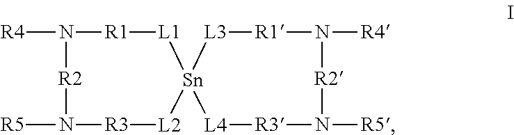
[R4]N1[R2]N([R5])[R3][L2][Sn]2([L1][R1]1)[L3][R1]N([R4])[R2]N([R5])[R3][L4]2
